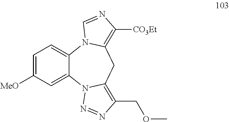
C1=C([MeO])C=C2C(=C1)N1C(=C([CO3Et])N=C1)CC1=C(COC)N=NN21
